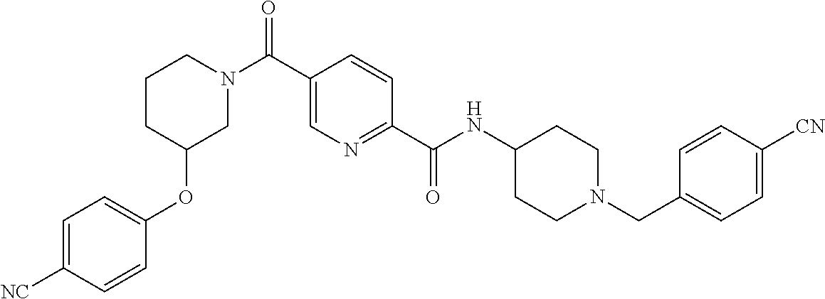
C1C(OC2=CC=C([NC])C=C2)CN(C(C2=CN=C(C(NC3CCN(CC4=CC=C([CN])C=C4)CC3)=O)C=C2)=O)CC1
